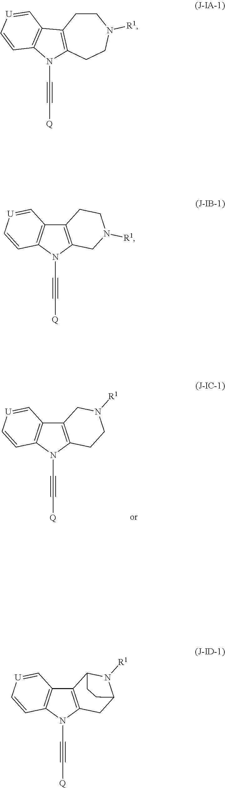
C12=C(N(C#C[Q])C3=C1C=[U]C=C3)CCN([R1])C2.C1CC2=C(CCN1[R1])N(C#C[Q])C1=C2C=[U]C=C1.C12=C(N(C#C[Q])C3=C1C=[U]C=C3)CN([R1])CC2.C12=C(N(C#C[Q])C3=C1C=[U]C=C3)CC1N([R1])C2CC1
